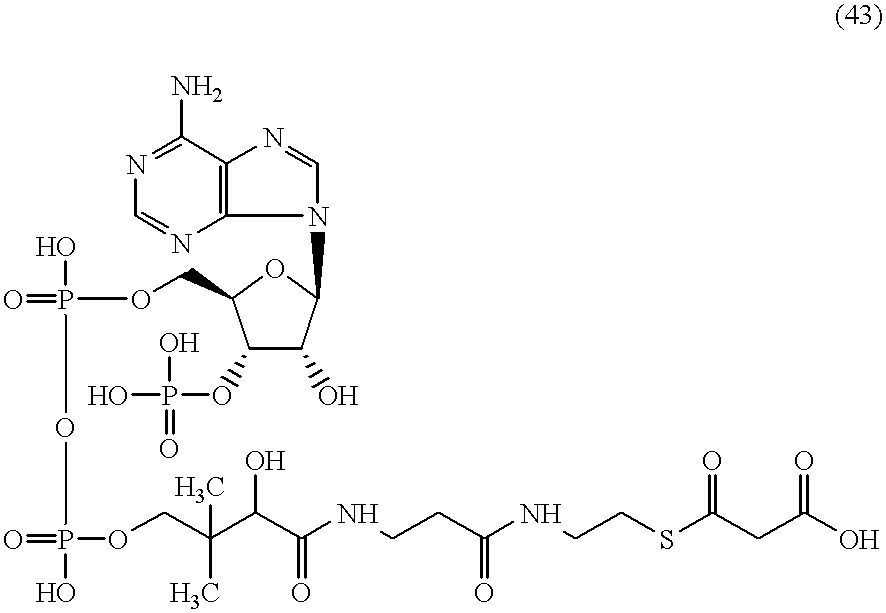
N1=C(N)C2=C(N=C1)N(C1C(O)C(OP(O)(O)=O)C(COP(O)(=O)OP(=O)(OCC(C(C(NCCC(NCCSC(CC(O)=O)=O)=O)=O)O)(C)C)O)O1)C=N2
